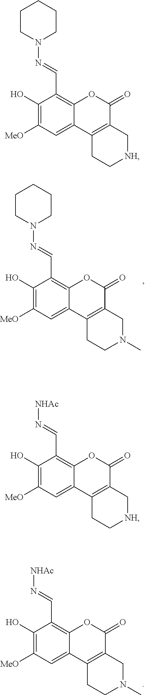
C1(O)=C([MeO])C=C2C(=C1C=NN1CCCCC1)OC(=O)C1=C2CCN(C)C1.C1(O)=C([MeO])C=C2C(=C1C=N[NHAc])OC(=O)C1=C2CCN(C)C1.C1(O)=C([MeO])C=C2C(=C1C=N[NHAc])OC(=O)C1=C2CC[NH]C1.C1(O)=C([MeO])C=C2C(=C1C=NN1CCCCC1)OC(=O)C1=C2CC[NH]C1
